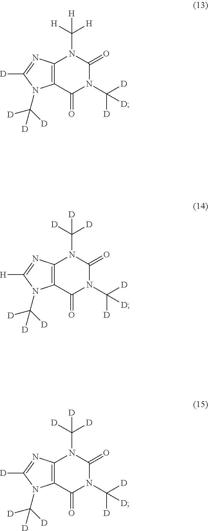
C12=C(C(=O)N(C([D])([D])[D])C(=O)N1C([D])([D])[D])N(C([D])([D])[D])C([H])=N2.C12=C(C(=O)N(C([D])([D])[D])C(=O)N1C([H])([H])[H])N(C([D])([D])[D])C([D])=N2.C12=C(C(=O)N(C([D])([D])[D])C(=O)N1C([D])([D])[D])N(C([D])([D])[D])C([D])=N2
